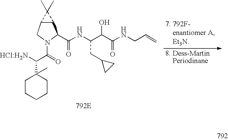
[HCl:H2N]C(C(=O)N1CC2C(C1C(NC(C(C(NCC=C)=O)O)CC1CC1)=O)C2(C)C)C1(C)CCCCC1
